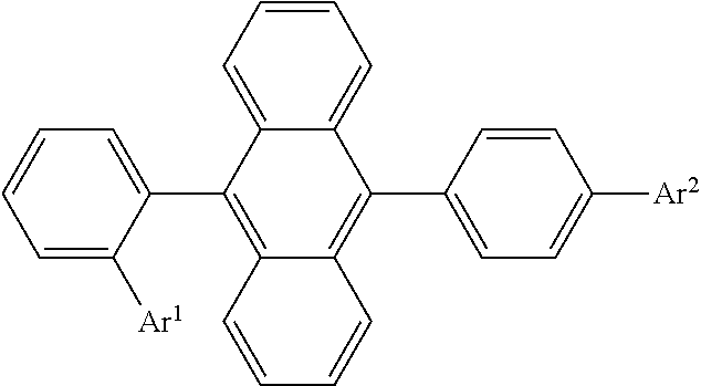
C1=C([Ar1])C(C2=C3C(=C(C4=CC=C([Ar2])C=C4)C4=CC=CC=C24)C=CC=C3)=CC=C1
